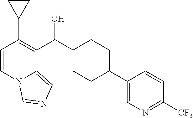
C1=CN2C(=CN=C2)C(C(C2CCC(C3=CN=C([CF3])C=C3)CC2)O)=C1C1CC1
